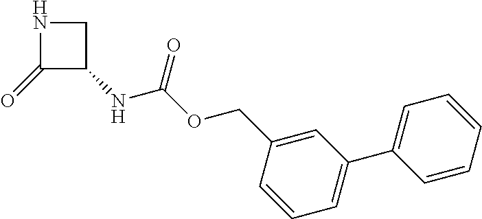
C1(=O)C(NC(OCC2=CC(C3=CC=CC=C3)=CC=C2)=O)CN1
